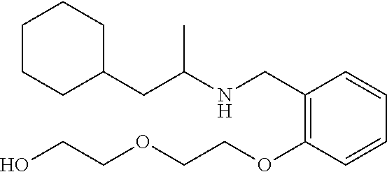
C1=CC=CC(OCCOCCO)=C1CNC(CC1CCCCC1)C
